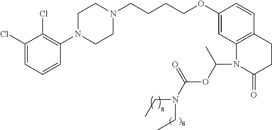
C1(Cl)=CC=CC(N2CCN(CCCCOC3=CC4=C(C=C3)CCC(=O)N4C(OC(N(CC)CC)=O)C)CC2)=C1Cl
